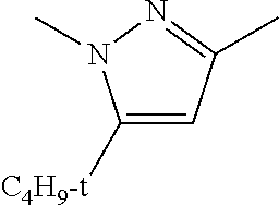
C1([C4H9-t])=CC(C)=NN1C
